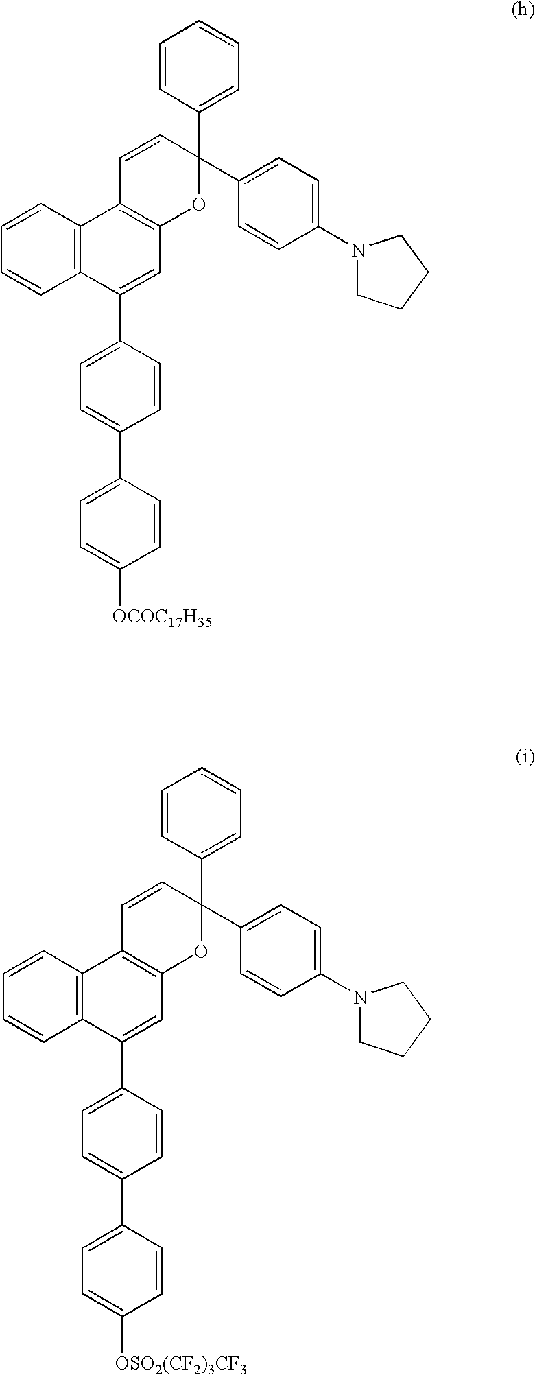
C1=CC=CC2=C1C1=C(C=C2C2=CC=C(C3=CC=C([OCOC17H35])C=C3)C=C2)OC(C2=CC=CC=C2)(C2=CC=C(N3CCCC3)C=C2)C=C1.C1=CC=CC2=C1C1=C(C=C2C2=CC=C(C3=CC=C([OSO2(CF2)3CF3])C=C3)C=C2)OC(C2=CC=CC=C2)(C2=CC=C(N3CCCC3)C=C2)C=C1
